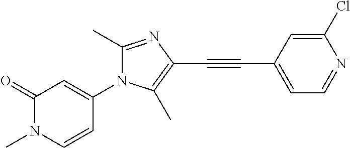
C1(=O)N(C)C=CC(N2C(C)=NC(C#CC3=CC=NC(Cl)=C3)=C2C)=C1
